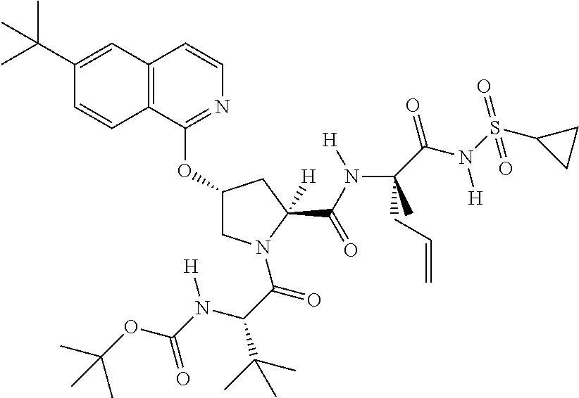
C12=C(C(OC3CN(C(C(N(C(OC(C)(C)C)=O)[H])C(C)(C)C)=O)C(C(N(C(C(N(S(C4CC4)(=O)=O)[H])=O)(CC=C)C)[H])=O)([H])C3)=NC=C1)C=CC(C(C)(C)C)=C2
